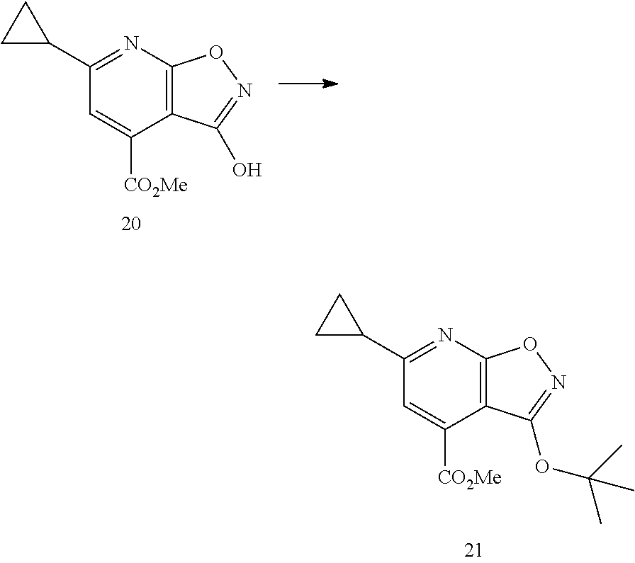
C12=C(N=C(C3CC3)C=C1[CO2Me])ON=C2O.C12=C(N=C(C3CC3)C=C1[CO2Me])ON=C2OC(C)(C)C
